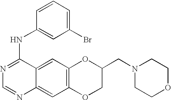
C1=NC2=CC3=C(C=C2C(NC2=CC(Br)=CC=C2)=N1)OC(CN1CCOCC1)CO3
